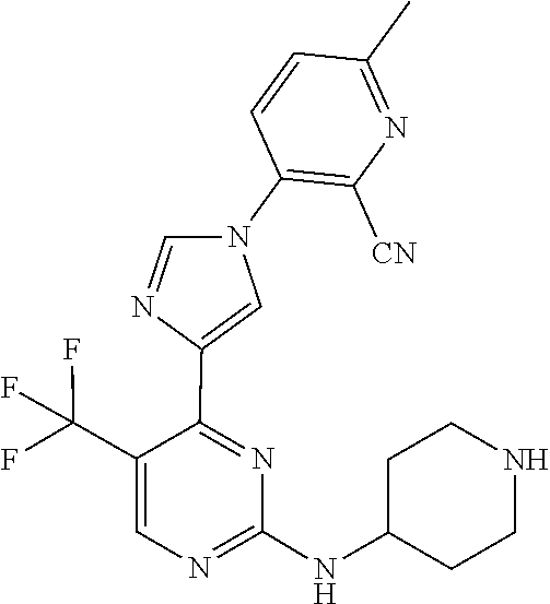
C1(NC2CCNCC2)=NC=C(C(F)(F)F)C(C2=CN(C3=C([CN])N=C(C)C=C3)C=N2)=N1
